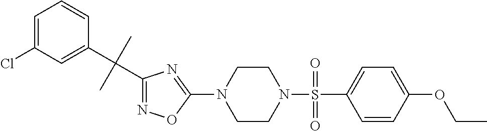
N1=C(C(C2=CC(Cl)=CC=C2)(C)C)N=C(N2CCN(S(=O)(C3=CC=C(OCC)C=C3)=O)CC2)O1
